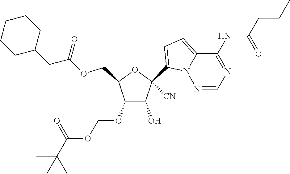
C1(O)C(OCOC(=O)C(C)(C)C)C(COC(=O)CC2CCCCC2)OC1(C1=CC=C2N1N=CN=C2NC(=O)CCC)[CN]
